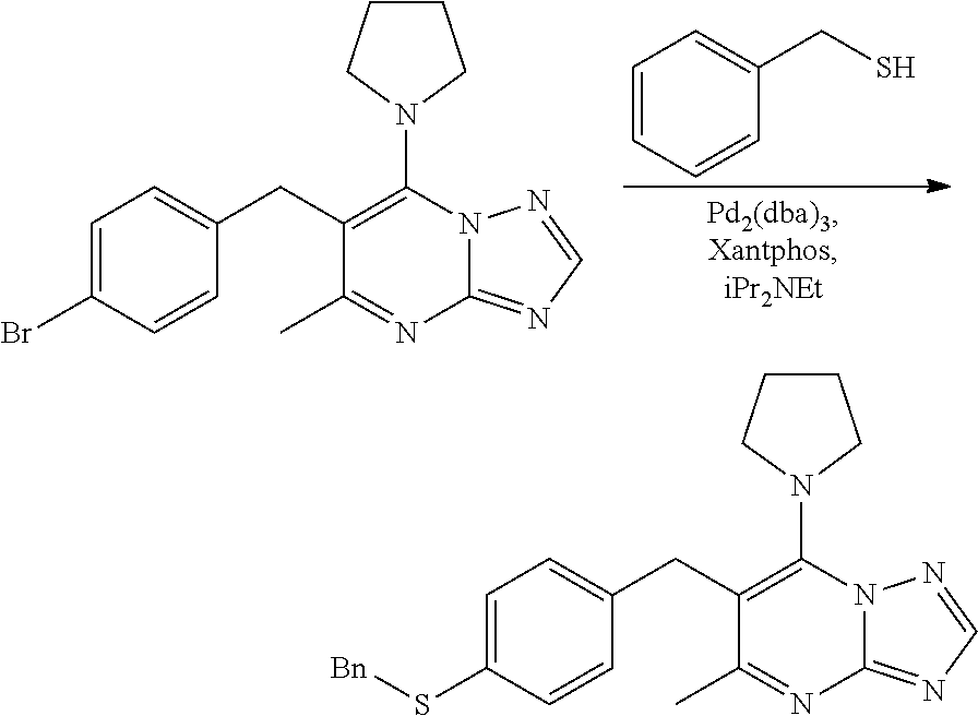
C1=CC=CC(CS)=C1.C1=C(Br)C=CC(CC2=C(N3CCCC3)N3C(=NC=N3)N=C2C)=C1.C1=C(S[Bn])C=CC(CC2=C(N3CCCC3)N3C(=NC=N3)N=C2C)=C1
